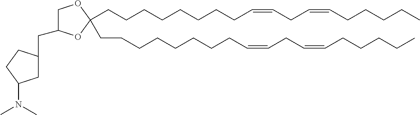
C(C1(CCCCCCCCC=CCC=CCCCCC)OC(CC2CC(N(C)C)CC2)CO1)CCCCCCCC=CCC=CCCCCC
